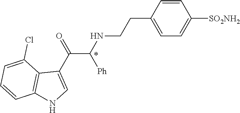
C1=CC(CCNC(C(C2=CNC3=C2C(Cl)=CC=C3)=O)[Ph])=CC=C1[SO2NH2]
